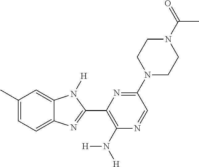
C1(C)=CC=C2C(=C1)N([H])C(C1=C(N([H])[H])N=CC(N3CCN(C(=O)C)CC3)=N1)=N2
